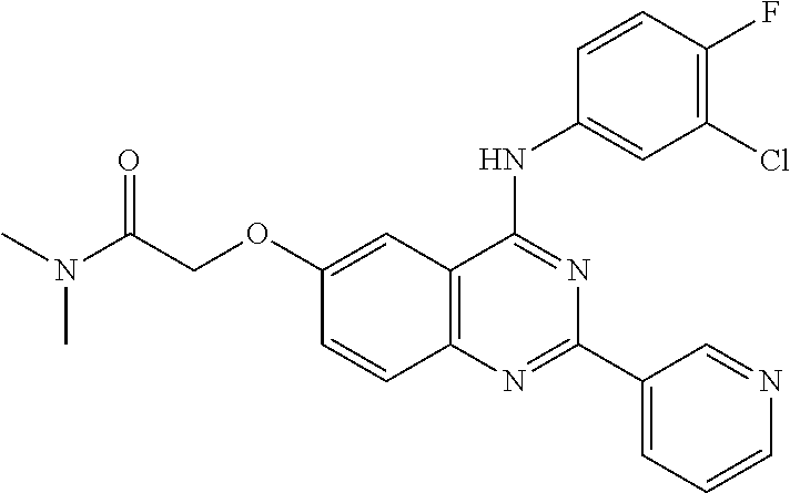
N(C(COC1=CC2=C(C=C1)N=C(C1=CC=CN=C1)N=C2NC1=CC(Cl)=C(F)C=C1)=O)(C)C
